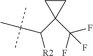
C1(C(F)(F)F)(C([R2])C(C)(C)C)CC1
